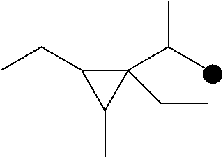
C1(C(C)C)(CC)C(CC)C1C
